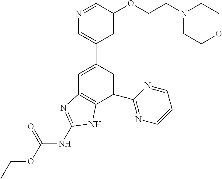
C1=C(C2=CN=CC(OCCN3CCOCC3)=C2)C=C(C2=NC=CC=N2)C2=C1N=C(NC(OCC)=O)N2
